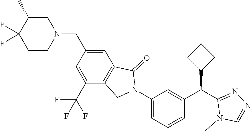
C1(N2C(=O)C3=C(C2)C(C(F)(F)F)=CC(CN2CC(C)C(F)(F)CC2)=C3)=CC=CC(C(C2=NN=CN2C)C2CCC2)=C1
